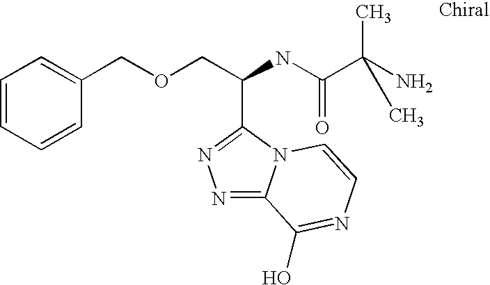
C(COCC1=CC=CC=C1)(NC(C(N)(C)C)=O)C1=NN=C2N1C=CN=C2O
